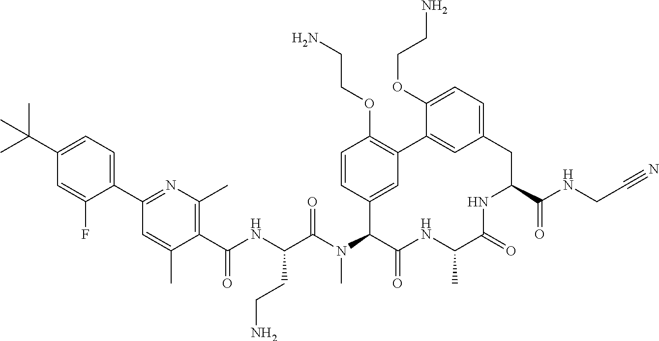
C1(C(NC(C(N(C2C(=O)NC(C)C(=O)NC(C(NCC#N)=O)CC3=CC=C(OCCN)C(=C3)C3=C(OCCN)C=CC2=C3)C)=O)CCN)=O)=C(C)N=C(C2=CC=C(C(C)(C)C)C=C2F)C=C1C
